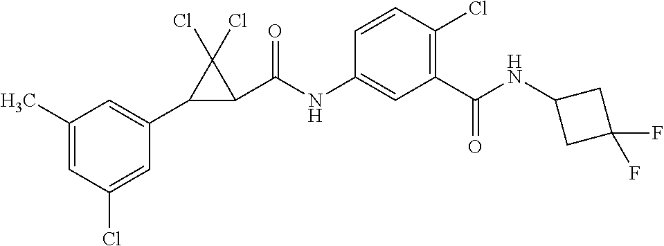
C1(C)=CC(Cl)=CC(C2C(C(NC3=CC(C(NC4CC(F)(F)C4)=O)=C(Cl)C=C3)=O)C2(Cl)Cl)=C1
